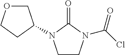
C1CN(C(Cl)=O)C(=O)N1C1COCC1
